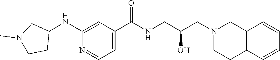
C1(NC2CN(C)CC2)=CC(C(NCC(CN2CCC3=C(C2)C=CC=C3)O)=O)=CC=N1
